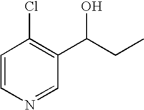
C1=CN=CC(C(CC)O)=C1Cl
